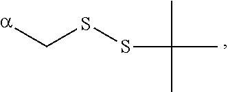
CC(C)(SSC[a])C
